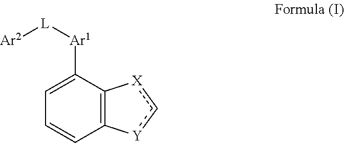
C1=CC2=C(C([Ar1][L][Ar2])=C1)[X]c[Y]2
